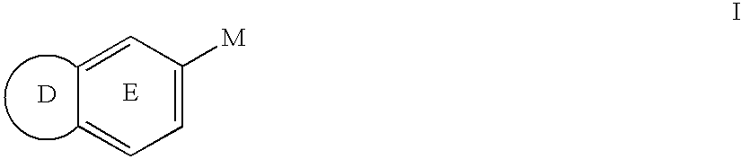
[D].C1=CC=CC=C1[M]
